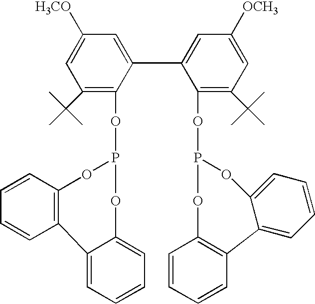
C1([H3CO])=CC(C(C)(C)C)=C(OP2OC3=CC=CC=C3C3=C(O2)C=CC=C3)C(C2=CC([OCH3])=CC(C(C)(C)C)=C2OP2OC3=C(C=CC=C3)C3=CC=CC=C3O2)=C1
